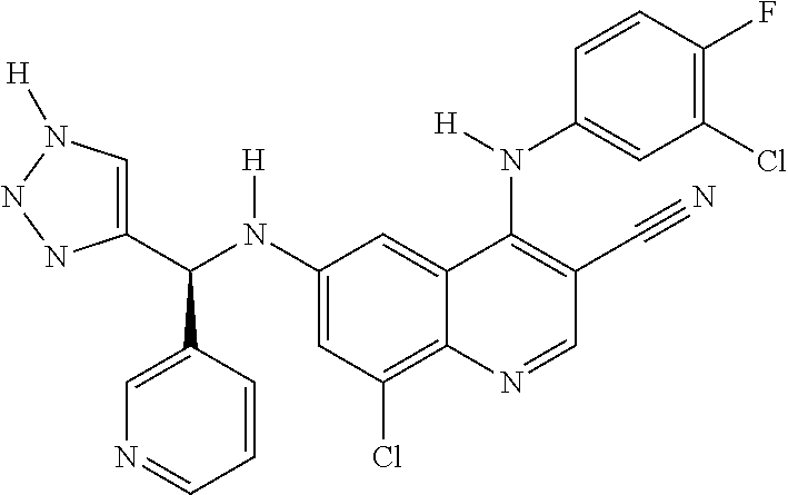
C1(N(C(C2=CN([H])NN2)C2=CN=CC=C2)[H])=CC(Cl)=C2C(=C1)C(N(C1=CC(Cl)=C(F)C=C1)[H])=C(C#N)C=N2
